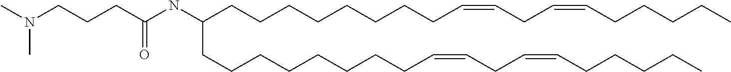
C(CCC(=O)NC(CCCCCCCCC=CCC=CCCCCC)CCCCCCCCC=CCC=CCCCCC)N(C)C
